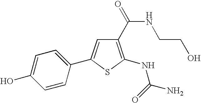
C1(C(=O)NCCO)=C(NC(N)=O)SC(C2=CC=C(O)C=C2)=C1
